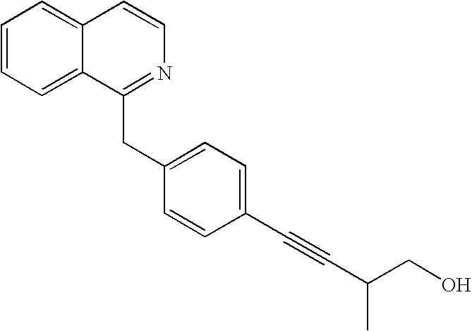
C1=CC=C2C(=C1)C=CN=C2CC1=CC=C(C#CC(CO)C)C=C1
